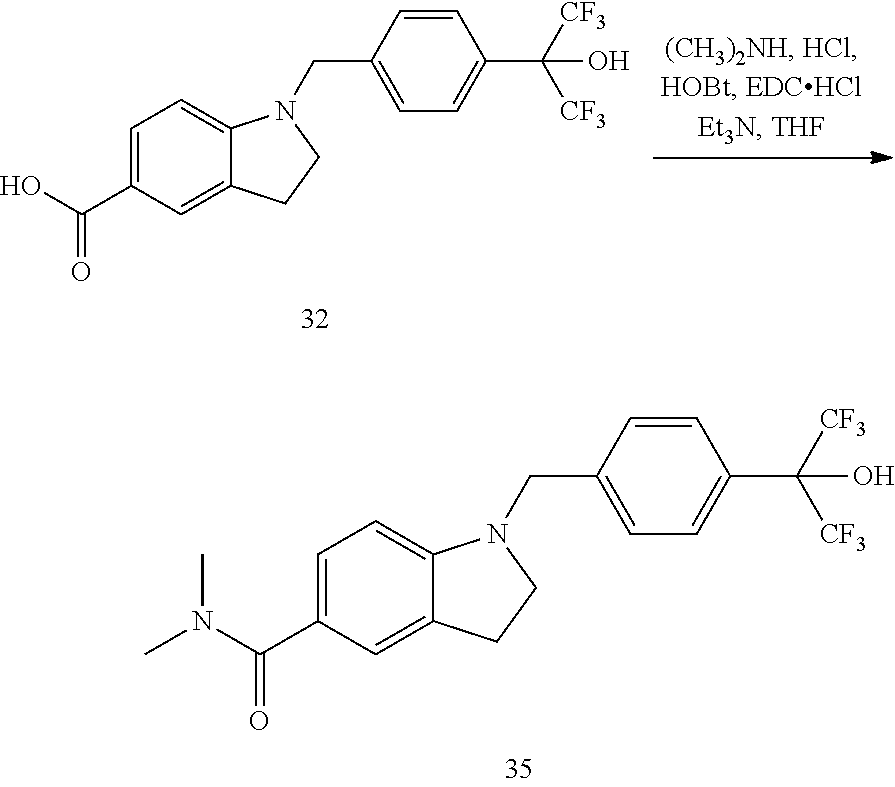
C1=C(C(=O)O)C=C2C(=C1)N(CC1=CC=C(C([CF3])([CF3])O)C=C1)CC2.C1=C(C(=O)N(C)C)C=C2C(=C1)N(CC1=CC=C(C([CF3])([CF3])O)C=C1)CC2
